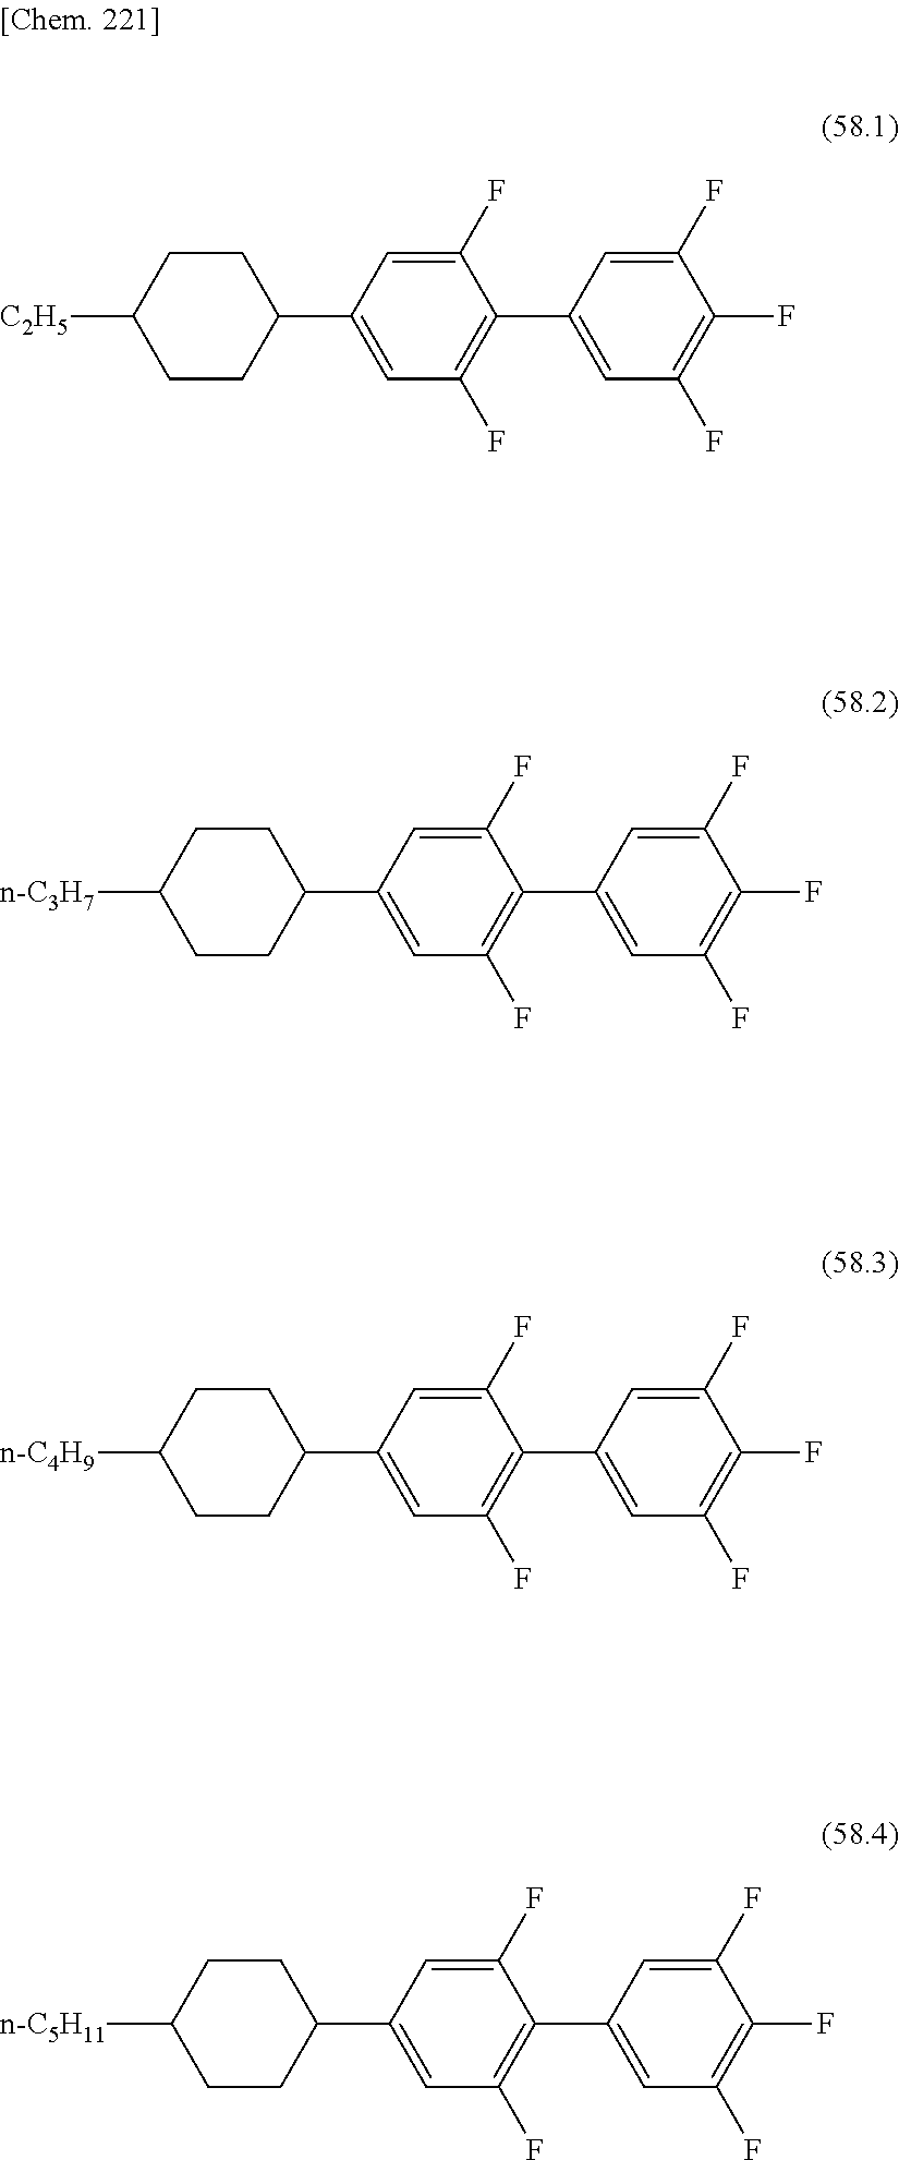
[n-C5H11]C1CCC(C2=CC(F)=C(C3=CC(F)=C(F)C(F)=C3)C(F)=C2)CC1.[n-C4H9]C1CCC(C2=CC(F)=C(C3=CC(F)=C(F)C(F)=C3)C(F)=C2)CC1.[n-C3H7]C1CCC(C2=CC(F)=C(C3=CC(F)=C(F)C(F)=C3)C(F)=C2)CC1.[C2H5]C1CCC(C2=CC(F)=C(C3=CC(F)=C(F)C(F)=C3)C(F)=C2)CC1
